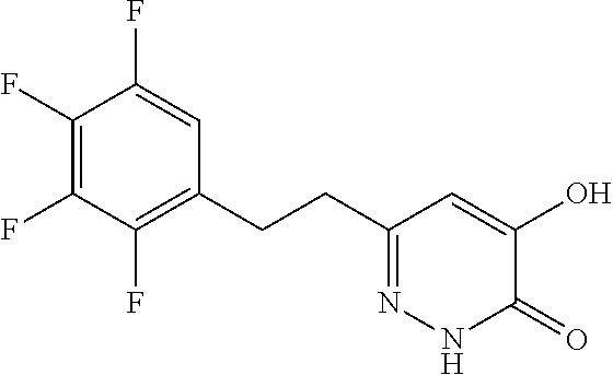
C1(F)=C(F)C(F)=CC(CCC2=NNC(=O)C(O)=C2)=C1F
